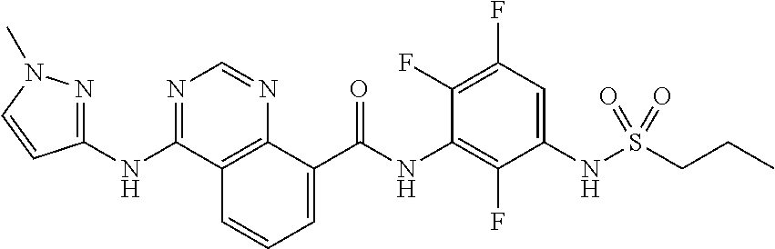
O=C(NC1=C(F)C(NS(CCC)(=O)=O)=CC(F)=C1F)C1=CC=CC2=C1N=CN=C2NC1=NN(C)C=C1
